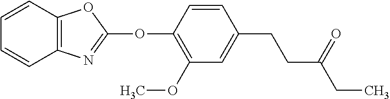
C1(OC2=NC3=C(O2)C=CC=C3)=C(OC)C=C(CCC(CC)=O)C=C1
